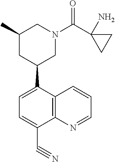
C1(C)CC(C2=CC=C(C#N)C3=C2C=CC=N3)CN(C(C2(N)CC2)=O)C1
